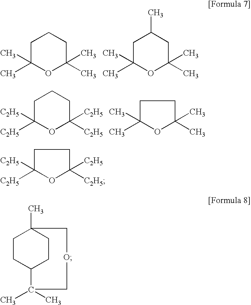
C1C(C)(C)OC(C)(C)CC1.C1C(C)(C)OC(C)(C)CC1C.C1C([C2H5])([C2H5])OC([C2H5])([C2H5])CC1.C1C(C)(C)OC(C)(C)C1.C1C([C2H5])([C2H5])OC([C2H5])([C2H5])C1.C1CC2CCC1(C)COCC2(C)C
